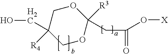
C1OC(CC(O[X])=O)([R3])OCC1(CO)[R4]
